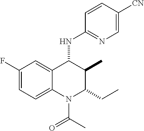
C1(F)=CC=C2C(=C1)C(NC1=NC=C([CN])C=C1)C(C)C(CC)N2C(C)=O
